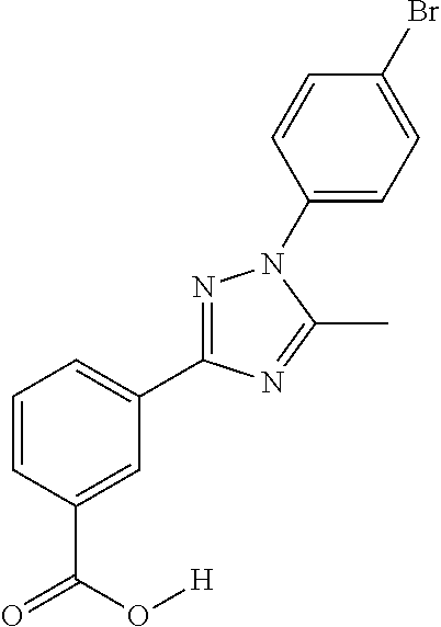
C1=CC(C(O[H])=O)=CC(C2=NN(C3=CC=C(Br)C=C3)C(C)=N2)=C1
